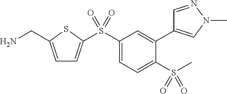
C1=C(CN)SC(S(C2=CC=C(S(C)(=O)=O)C(C3=CN(C)N=C3)=C2)(=O)=O)=C1
